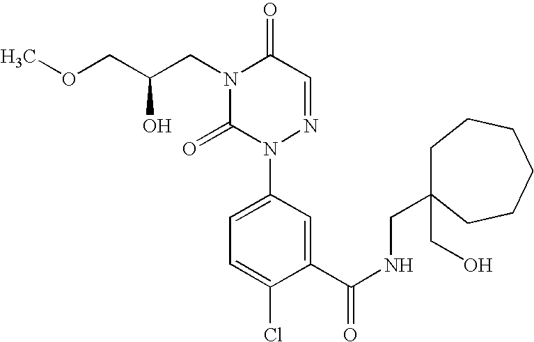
C1(C(NCC2(CO)CCCCCC2)=O)=CC(N2N=CC(=O)N(CC(COC)O)C2=O)=CC=C1Cl
